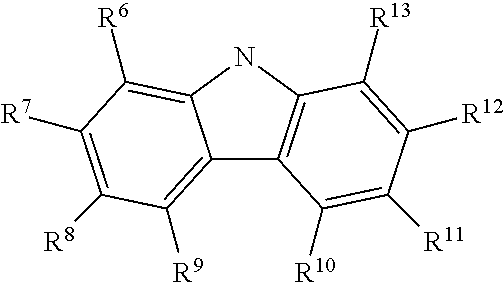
C12=C([R9])C([R8])=C([R7])C([R6])=C1NC1=C2C([R10])=C([R11])C([R12])=C1[R13]
